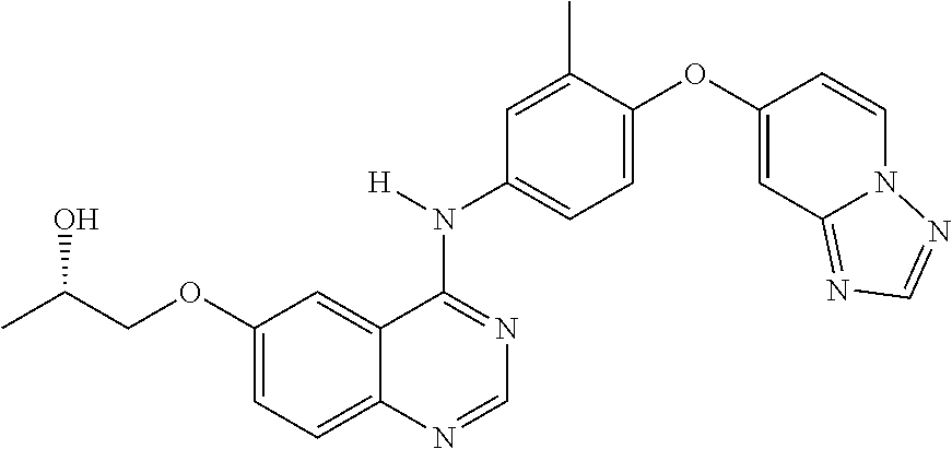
C1=NC2=CC=C(OCC(C)O)C=C2C(N(C2=CC=C(OC3=CC4=NC=NN4C=C3)C(C)=C2)[H])=N1
